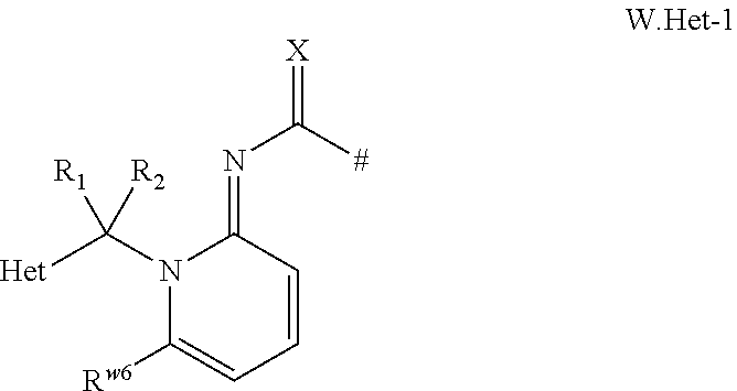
N1(C([Het])([R2])[R1])C([Rw6])=CC=CC1=NC(=[X])[#]
